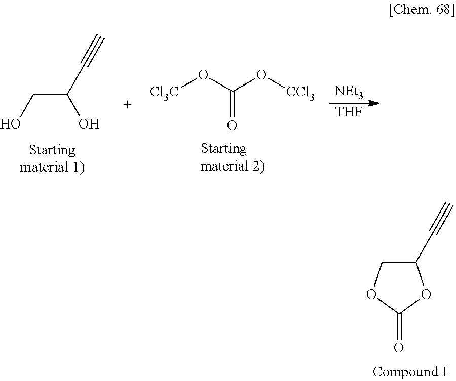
C1(C#C)COC(=O)O1.C(C(C#C)O)O.C(=O)(O[Cl3C])O[CCl3].[NEt3].[THF]
